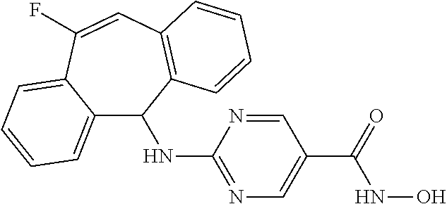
C1(NC2=NC=C(C(NO)=O)C=N2)C2=CC=CC=C2C(F)=CC2=C1C=CC=C2
